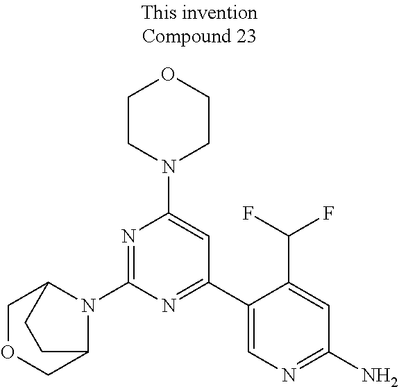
N1=C(N2C3COCC2CC3)N=C(C2=CN=C(N)C=C2C(F)F)C=C1N1CCOCC1
